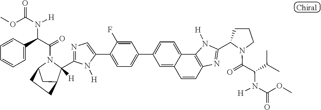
C1(C2=CC=C(C3=CC=C4C(=C3)C=CC3=C4N([H])C(C4CCCN4C(=O)C(C(C)C)N(C(OC)=O)[H])=N3)C=C2F)=CN=C(C2([H])C3CC(N2C(C(C2=CC=CC=C2)N(C(OC)=O)[H])=O)CC3)N1[H]
